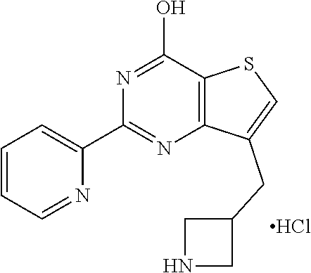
C1=CC=NC(C2=NC3=C(C(O)=N2)SC=C3CC2CNC2)=C1.Cl
